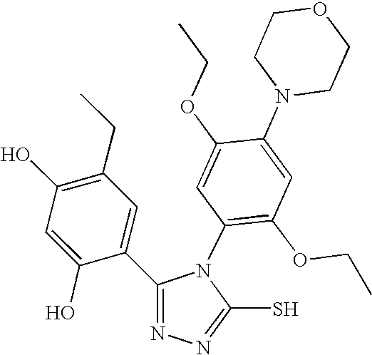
C1(O)=C(CC)C=C(C2=NN=C(S)N2C2=C(OCC)C=C(N3CCOCC3)C(OCC)=C2)C(O)=C1
